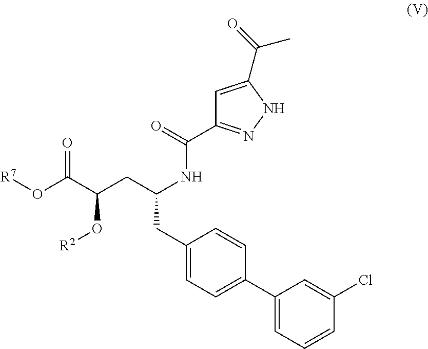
C1(C2=CC=C(CC(CC(C(O[R7])=O)O[R2])NC(C3=NNC(C(C)=O)=C3)=O)C=C2)=CC=CC(Cl)=C1
